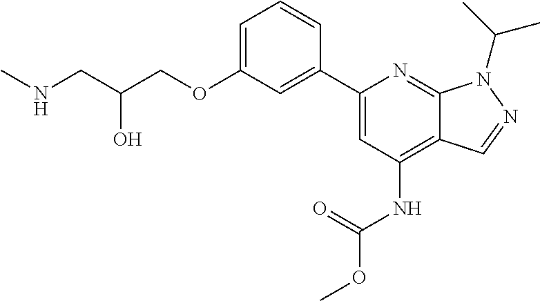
N(CC(COC1=CC=CC(C2=CC(NC(OC)=O)=C3C(=N2)N(C(C)C)N=C3)=C1)O)C
